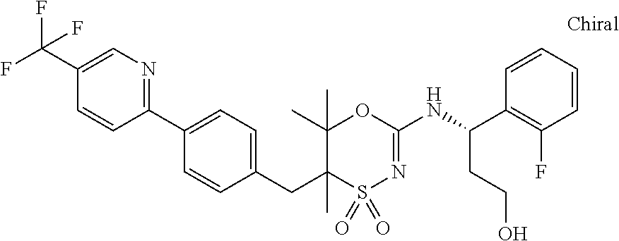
C1(C2=NC=C(C(F)(F)F)C=C2)=CC=C(CC2(C)S(=O)(=O)N=C(NC(CCO)C3=C(F)C=CC=C3)OC2(C)C)C=C1
